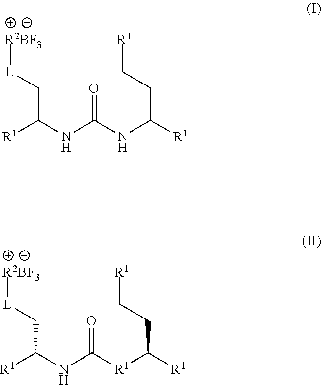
[R1]C(NC([R1]C([R1])CC[R1])=O)C[L][R2BF3].[R1]C(NC(NC([R1])CC[R1])=O)C[L][R2BF3]
